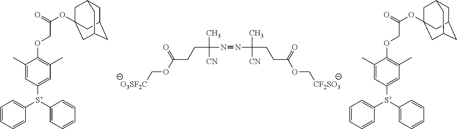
[O3SF2C]COC(CCC(N=NC(C)(CCC(OC[CF2SO3])=O)[CN])(C)[CN])=O.C1C2CC3CC(OC(=O)COC4=C(C)C=C([S+](C5=CC=CC=C5)C5=CC=CC=C5)C=C4C)(CC1C3)C2.C1C2CC3CC(OC(=O)COC4=C(C)C=C([S+](C5=CC=CC=C5)C5=CC=CC=C5)C=C4C)(CC1C3)C2
